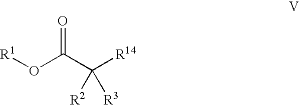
C([R3])(C(O[R1])=O)([R2])[R14]
